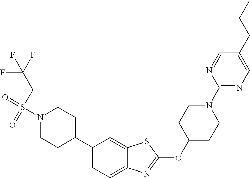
S(N1CCC(C2=CC=C3C(=C2)SC(OC2CCN(C4=NC=C(CCC)C=N4)CC2)=N3)=CC1)(CC(F)(F)F)(=O)=O
